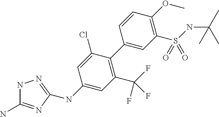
N1C(N)=NC(NC2=CC(C(F)(F)F)=C(C3=CC(S(NC(C)(C)C)(=O)=O)=C(OC)C=C3)C(Cl)=C2)=N1
